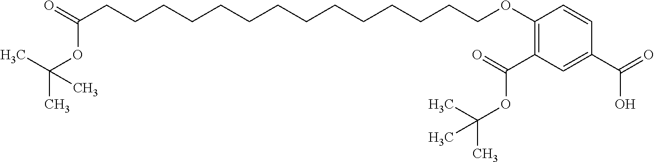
C(CCCCCCCCCCCCCCOC1=C(C(=O)OC(C)(C)C)C=C(C(=O)O)C=C1)(=O)OC(C)(C)C
